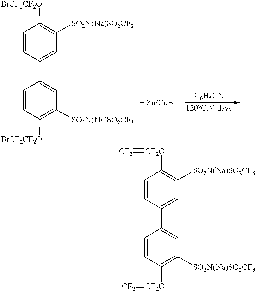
C1=CC(C2=CC([SO2N(Na)SO2CF3])=C([BrCF2CF2O])C=C2)=CC([SO2N(Na)SO2CF3])=C1[BrCF2CF2O].C1=CC(C2=CC([SO2N(Na)SO2CF3])=C([CF2O]=[CF2])C=C2)=CC([SO2N(Na)SO2CF3])=C1[CF2O]=[CF2]
